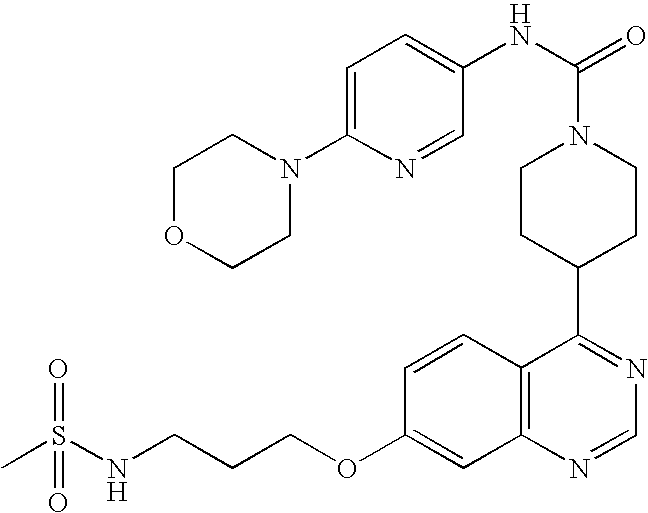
C1=C(N2CCOCC2)N=CC(NC(=O)N2CCC(C3=NC=NC4=C3C=CC(OCCCNS(C)(=O)=O)=C4)CC2)=C1
